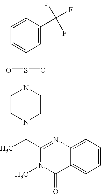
O=S(=O)(N1CCN(C(C2=NC3=CC=CC=C3C(=O)N2C)C)CC1)C1=CC=CC(C(F)(F)F)=C1
